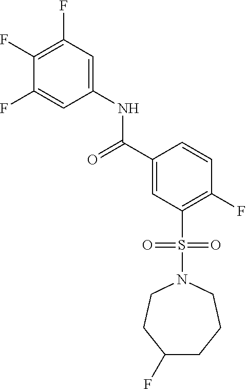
C1(F)=C(F)C=C(NC(C2=CC(S(=O)(=O)N3CCC(F)CCC3)=C(F)C=C2)=O)C=C1F
